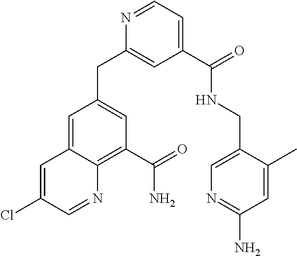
N1=CC=C(C(=O)NCC2=CN=C(N)C=C2C)C=C1CC1=CC(C(=O)N)=C2C(=C1)C=C(Cl)C=N2
